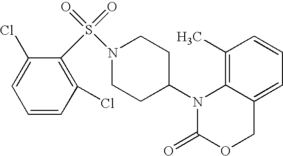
C1(C)=C2C(=CC=C1)COC(=O)N2C1CCN(S(=O)(=O)C2=C(Cl)C=CC=C2Cl)CC1
